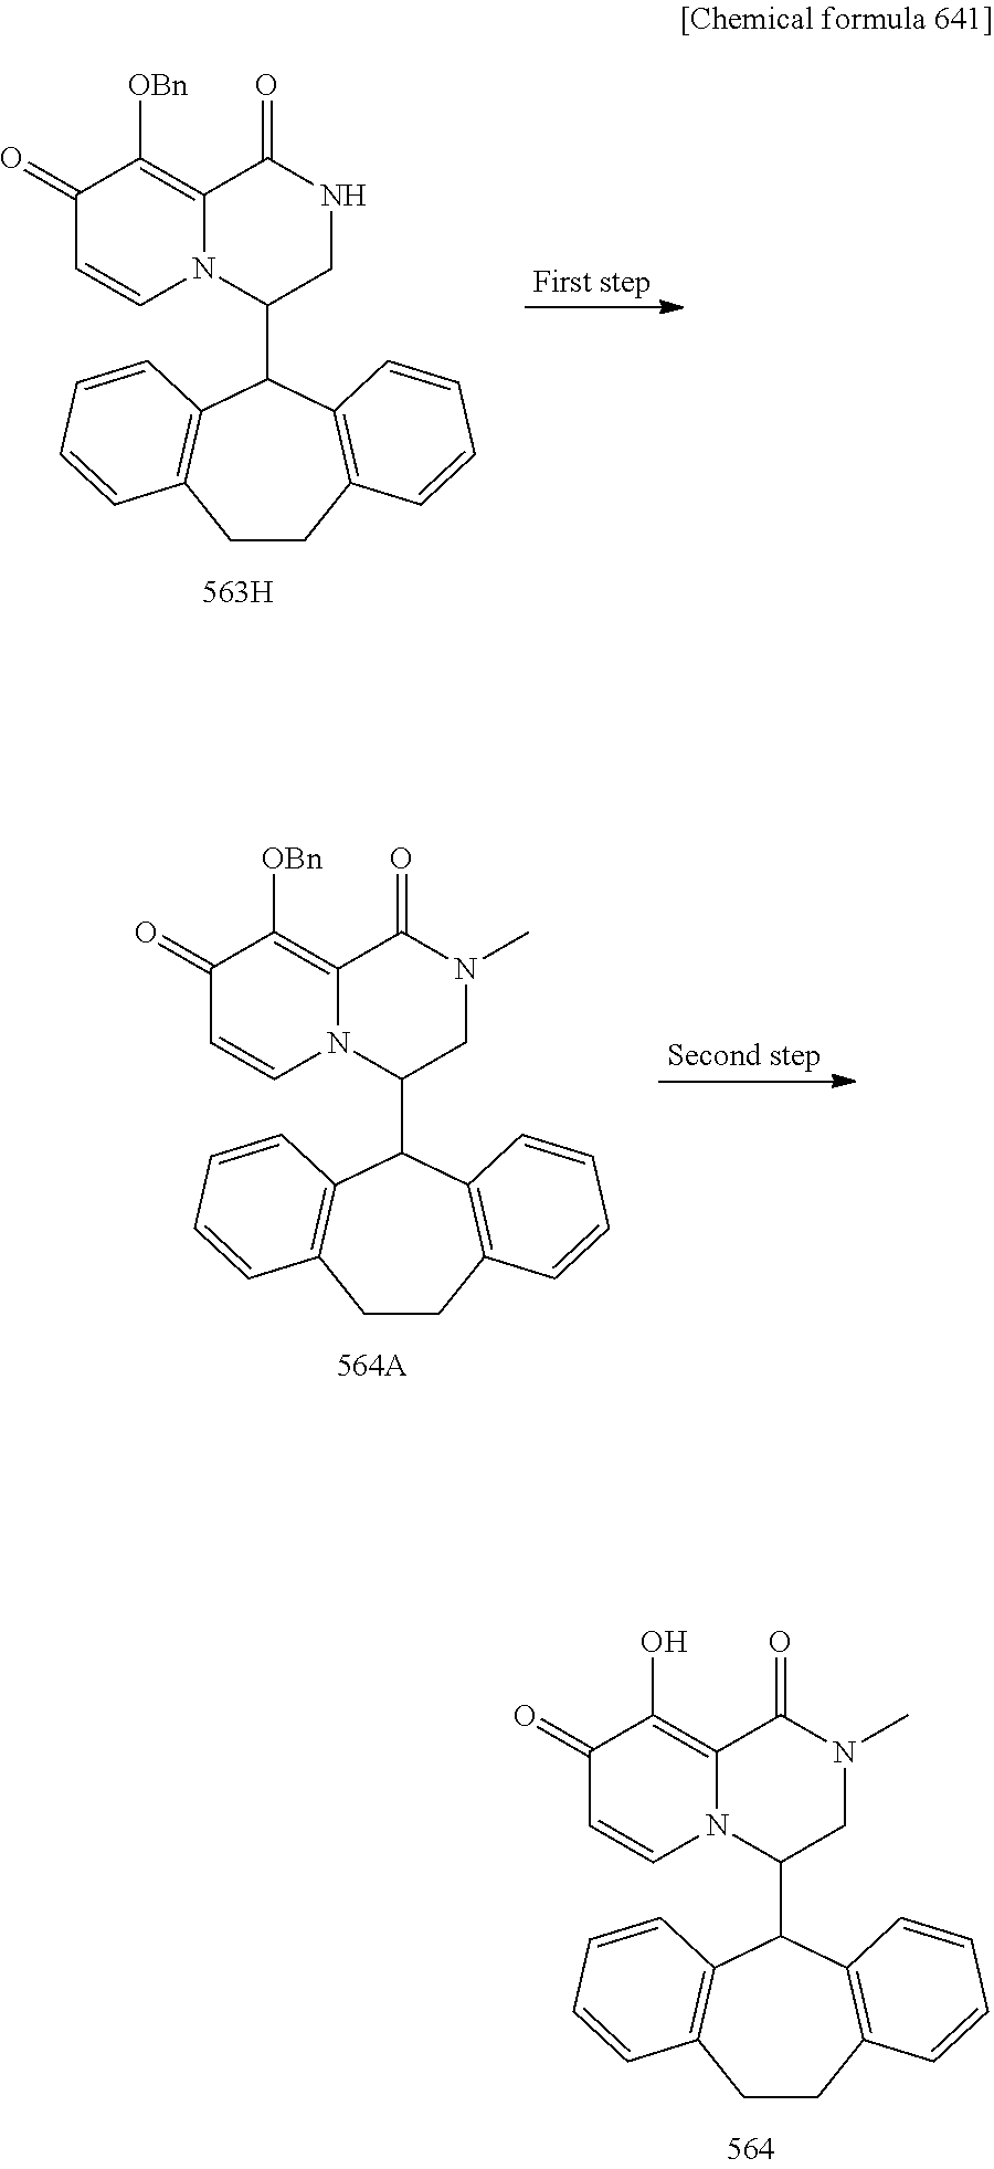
C1CC2=C(C(C3CNC(=O)C4=C([OBn])C(=O)C=CN34)C3=C1C=CC=C3)C=CC=C2.C1CC2=C(C(C3CN(C)C(=O)C4=C([OBn])C(=O)C=CN34)C3=C1C=CC=C3)C=CC=C2.C1CC2=C(C(C3CN(C)C(=O)C4=C(O)C(=O)C=CN34)C3=C1C=CC=C3)C=CC=C2
